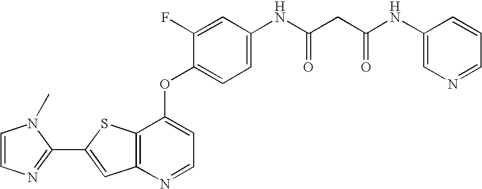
C12=C(SC(C3=NC=CN3C)=C1)C(OC1=CC=C(NC(CC(NC3=CN=CC=C3)=O)=O)C=C1F)=CC=N2
